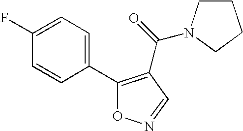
C1(F)=CC=C(C2=C(C(=O)N3CCCC3)C=NO2)C=C1
